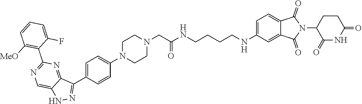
C1([MeO])=C(C2=NC=C3C(=N2)C(C2=CC=C(N4CCN(CC(=O)NCCCCNC5=CC=C6C(=C5)C(=O)N(C5C(=O)NC(=O)CC5)C6=O)CC4)C=C2)=NN3)C(F)=CC=C1
